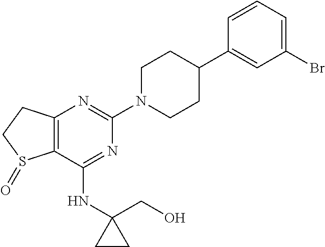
C12=C(C(NC3(CO)CC3)=NC(N3CCC(C4=CC(Br)=CC=C4)CC3)=N1)S(=O)CC2
